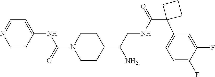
C1=CC(NC(N2CCC(C(CNC(=O)C3(C4=CC=C(F)C(F)=C4)CCC3)N)CC2)=O)=CC=N1
